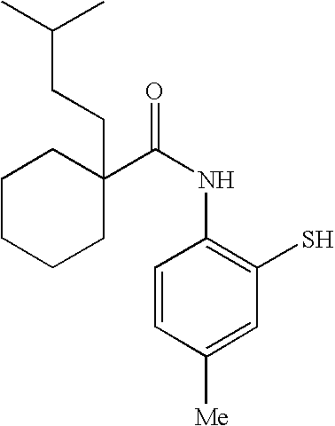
C1=CC([Me])=CC(S)=C1NC(=O)C1(CCC(C)C)CCCCC1
